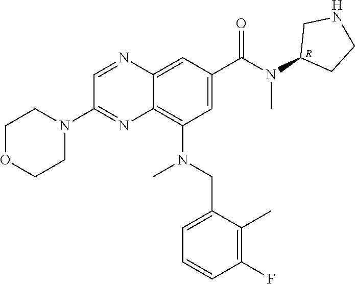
C1OCCN(C2=NC3=C(N(CC4=CC=CC(F)=C4C)C)C=C(C(N(C)C4CCNC4)=O)C=C3N=C2)C1.[R]
